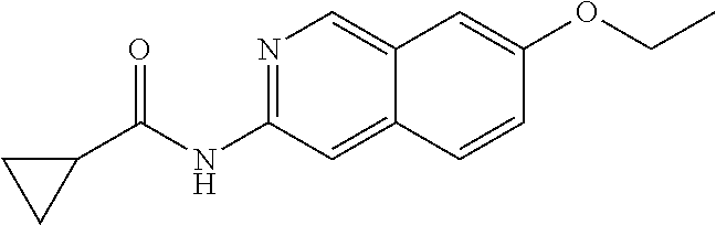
O(C1=CC2=CN=C(NC(=O)C3CC3)C=C2C=C1)CC
